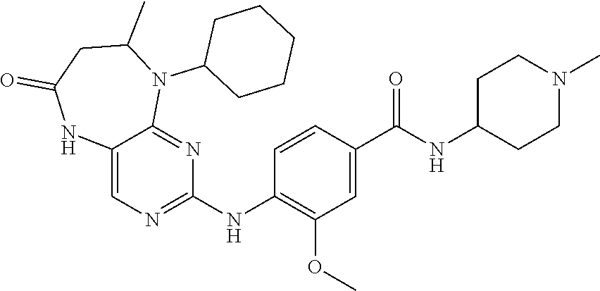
C12=CN=C(NC3=C(OC)C=C(C(NC4CCN(C)CC4)=O)C=C3)N=C1N(C1CCCCC1)C(C)CC(=O)N2
